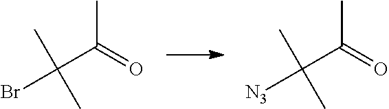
CC(=O)C(C)(C)Br.CC(=O)C(C)(C)[N3]
